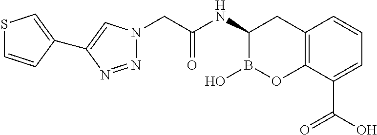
C12=C(C(C(O)=O)=CC=C1)OB(O)C(NC(CN1N=NC(C3=CSC=C3)=C1)=O)C2
